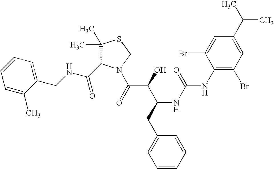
C(NCC1=CC=CC=C1C)(=O)C1C(C)(C)SCN1C(C(C(CC1=CC=CC=C1)NC(=O)NC1=C(Br)C=C(C(C)C)C=C1Br)O)=O
